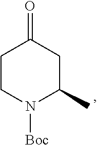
C1CN([Boc])C(C)CC1=O
